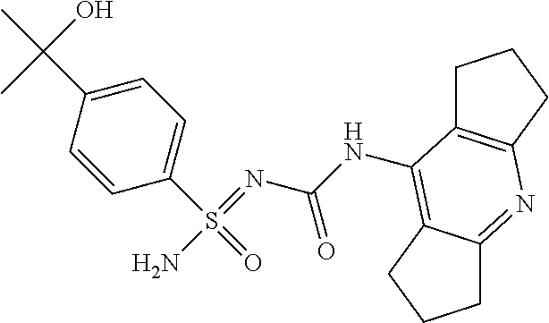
C1(S(=O)(N)=NC(NC2=C3C(=NC4=C2CCC4)CCC3)=O)=CC=C(C(C)(O)C)C=C1
